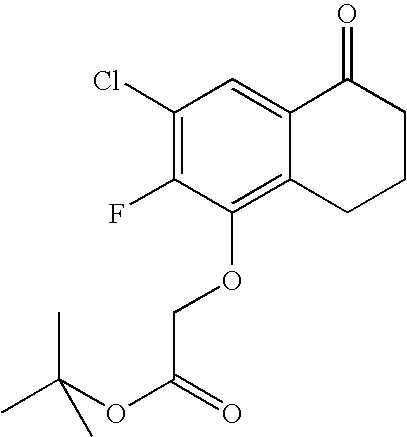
C1(Cl)=C(F)C(OCC(OC(C)(C)C)=O)=C2C(=C1)C(=O)CCC2
